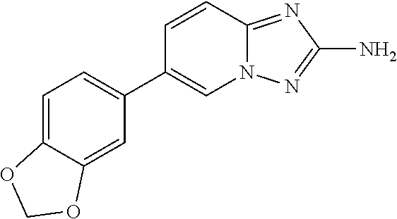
C12=NC(N)=NN1C=C(C1=CC=C3C(=C1)OCO3)C=C2
